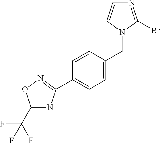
C1(C(F)(F)F)=NC(C2=CC=C(CN3C(Br)=NC=C3)C=C2)=NO1
